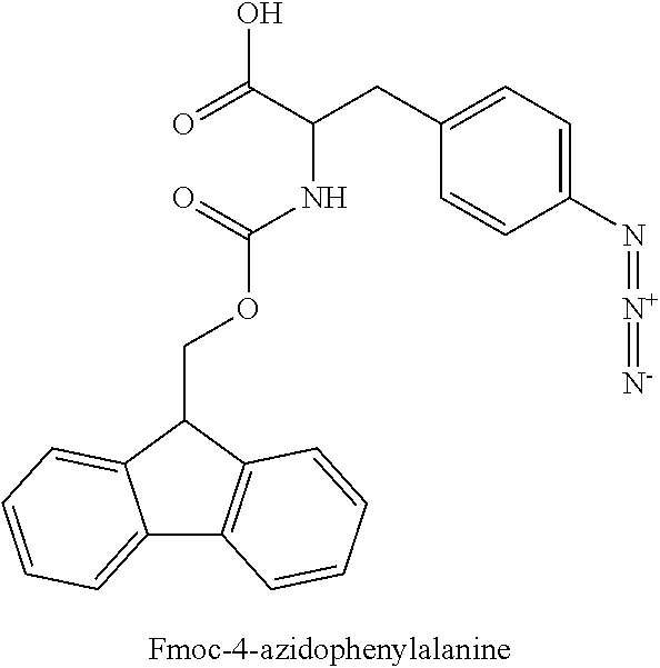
C12=CC=CC=C1C(COC(NC(CC1=CC=C(N=[N+]=[N-])C=C1)C(=O)O)=O)C1=C2C=CC=C1
